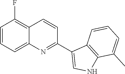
C1=CC2=C(F)C=CC=C2N=C1C1=CNC2=C1C=CC=C2C
